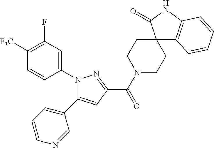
C1([F3C])=C(F)C=C(N2C(C3=CC=CN=C3)=CC(C(N3CCC4(CC3)C3=C(NC4=O)C=CC=C3)=O)=N2)C=C1
